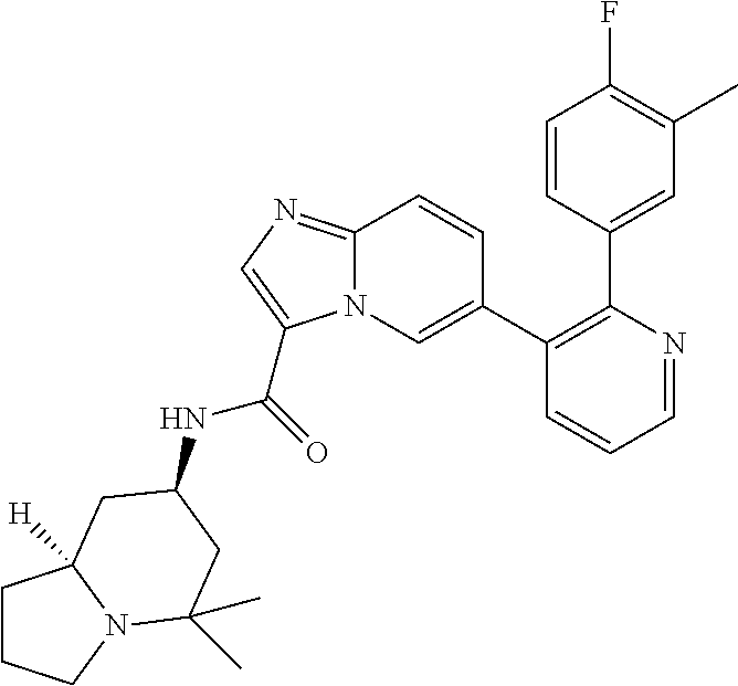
C1=NC(C2=CC(C)=C(F)C=C2)=C(C2=CN3C(=NC=C3C(=O)NC3CC(C)(C)N4CCCC4([H])C3)C=C2)C=C1
